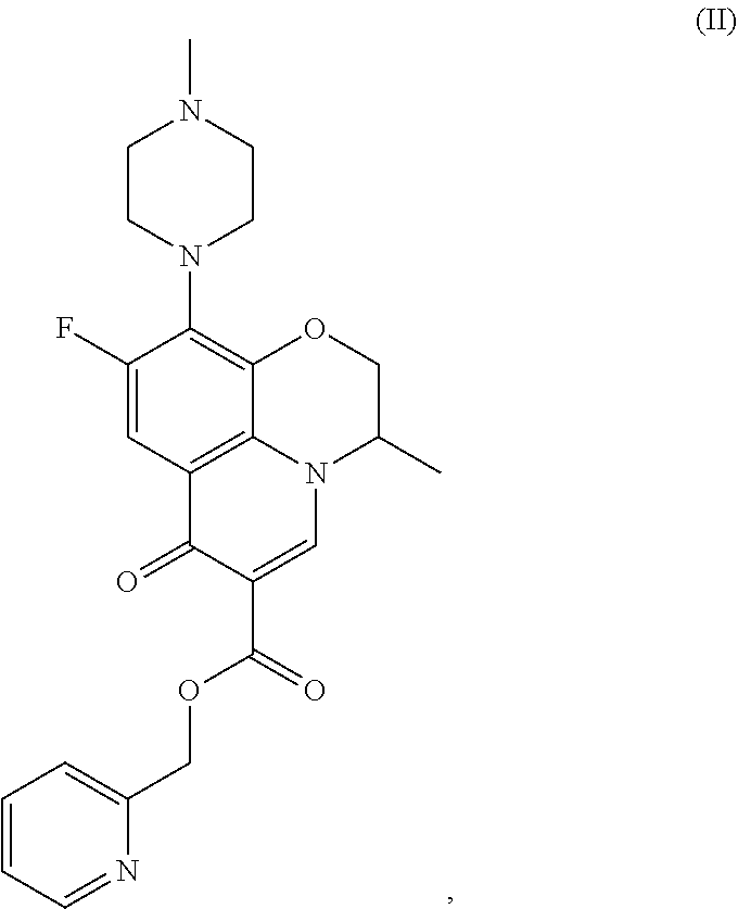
C1(F)=CC2=C3C(=C1N1CCN(C)CC1)OCC(C)N3C=C(C(=O)OCC1=CC=CC=N1)C2=O
